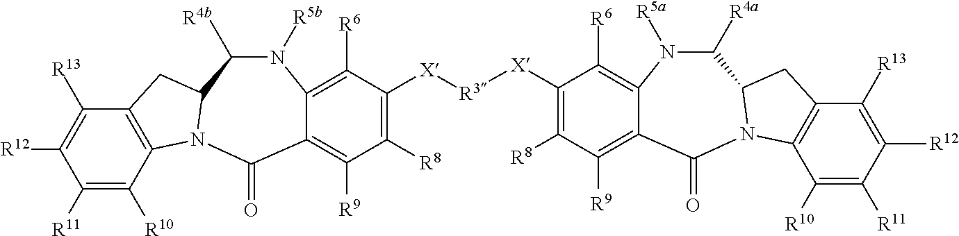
C12=C(C([R13])=C([R12])C([R11])=C1[R10])CC1N2C(=O)C2=C([R9])C([R8])=C([X][R3][X]C3=C([R8])C([R9])=C4C(=O)N5C6=C(C([R13])=C([R12])C([R11])=C6[R10])CC5C([R4a])N([R5a])C4=C3[R6])C([R6])=C2N([R5b])C1[R4b]
